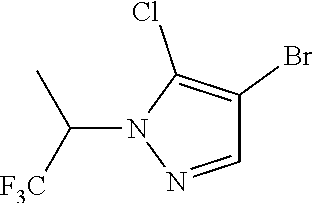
N1(C(C)[F3C])N=CC(Br)=C1Cl
